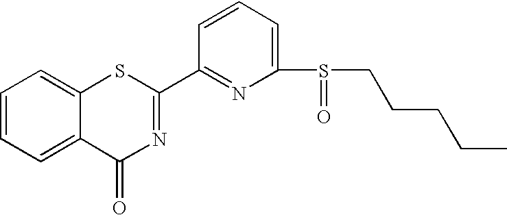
C1=CC=C(S(=O)CCCCC)N=C1C1=NC(=O)C2=CC=CC=C2S1
